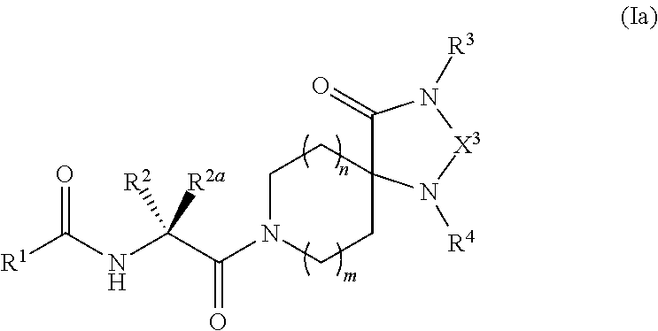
C1N(C(C(NC([R1])=O)([R2])[R2a])=O)CCC2(C1)C(=O)N([R3])[X3]N2[R4]
